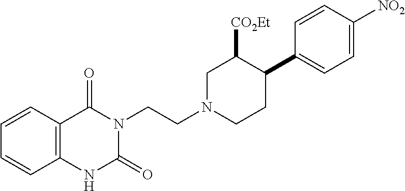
N1C(=O)N(CCN2CCC(C3=CC=C([NO2])C=C3)C([CO2Et])C2)C(=O)C2=C1C=CC=C2
